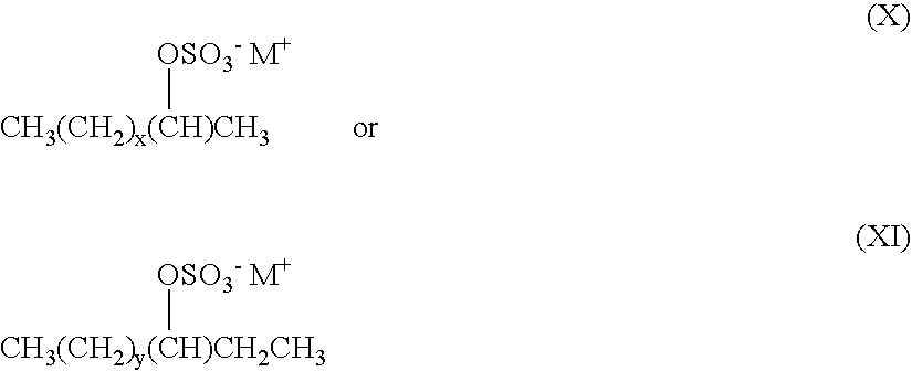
[CH3(CH2)x(CH)CH3][OSO3- M+].[CH3(CH2)y(CH)CH2CH3][OSO3- M+]
